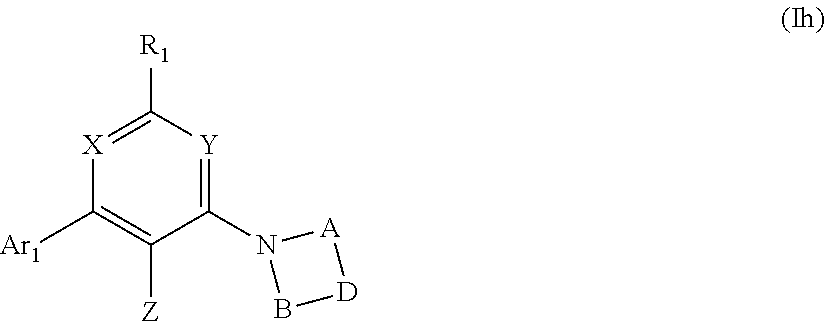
C1([Ar1])=C([Z])C(N2B[D][A]2)=[Y]C([R1])=[X]1
